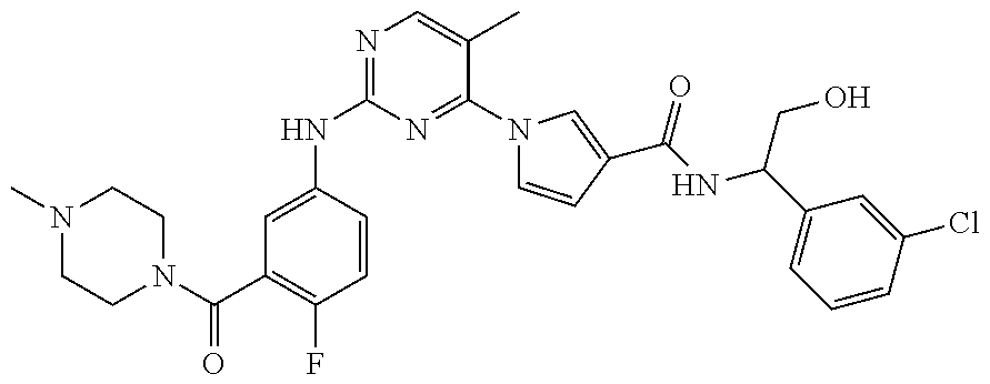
N(C1=NC=C(C)C(N2C=CC(C(NC(C3=CC=CC(Cl)=C3)CO)=O)=C2)=N1)C1=CC(C(=O)N2CCN(C)CC2)=C(F)C=C1
